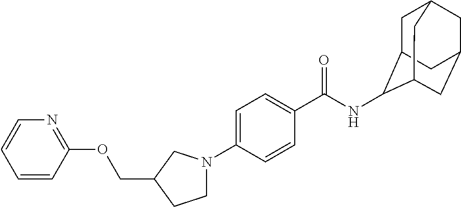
C1=C(N2CCC(COC3=NC=CC=C3)C2)C=CC(C(NC2C3CC4CC(CC2C4)C3)=O)=C1
